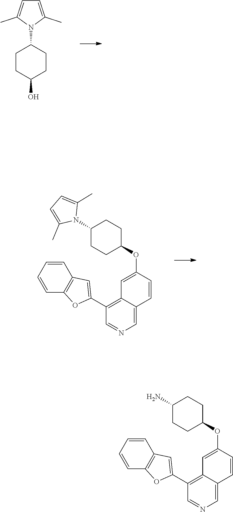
C1CC(N2C(C)=CC=C2C)CCC1O.C1=NC=C2C(=C1C1=CC3=C(O1)C=CC=C3)C=C(OC1CCC(N3C(C)=CC=C3C)CC1)C=C2.C1=NC=C2C(=C1C1=CC3=C(O1)C=CC=C3)C=C(OC1CCC(N)CC1)C=C2
